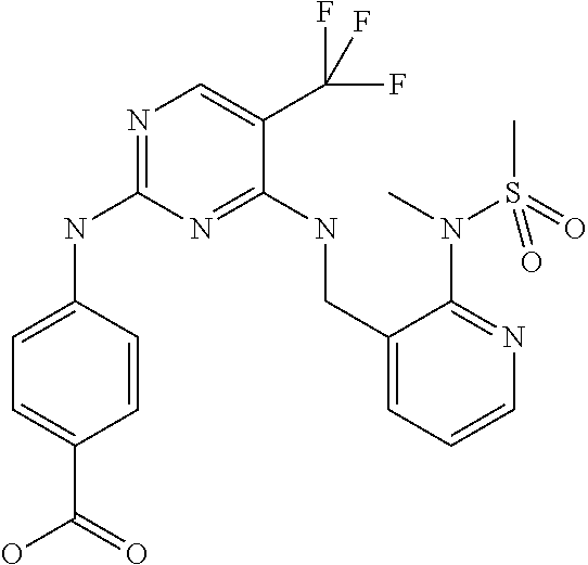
C1=CC(NC2=NC=C(C(F)(F)F)C(NCC3=CC=CN=C3N(S(=O)(C)=O)C)=N2)=CC=C1C(=O)O
